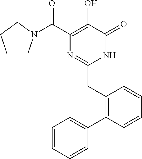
C1(C(=O)N2CCCC2)=C(O)C(=O)NC(CC2=C(C3=CC=CC=C3)C=CC=C2)=N1
